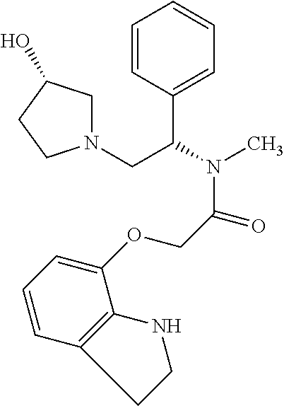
C1=CC(C(CN2CC(O)CC2)N(C)C(COC2=CC=CC3=C2NCC3)=O)=CC=C1
